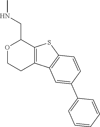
C12=C(SC3=C1C=C(C1=CC=CC=C1)C=C3)C(CNC)OCC2
